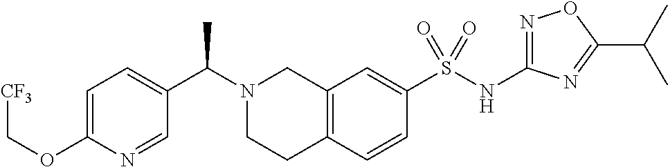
[CF3]COC1=CC=C(C(N2CCC3=C(C2)C=C(S(NC2=NOC(C(C)C)=N2)(=O)=O)C=C3)C)C=N1
